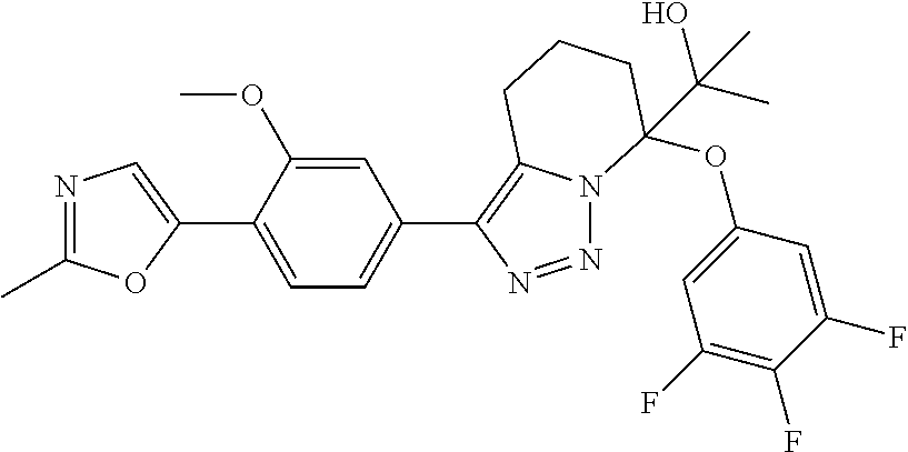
N1=C(C)OC(C2=CC=C(C3=C4N(N=N3)C(OC3=CC(F)=C(F)C(F)=C3)(C(O)(C)C)CCC4)C=C2OC)=C1
